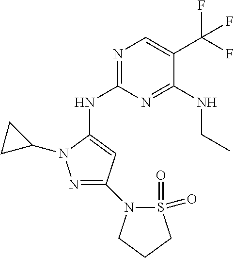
N1=C(NC2=CC(N3S(=O)(=O)CCC3)=NN2C2CC2)N=C(NCC)C(C(F)(F)F)=C1
